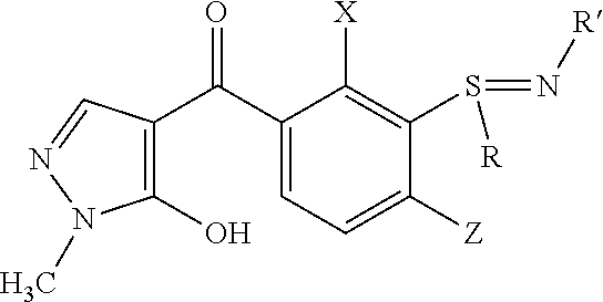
C1(O)=C(C(C2=CC=C([Z])C(S(=N[R])[R])=C2[X])=O)C=NN1C
